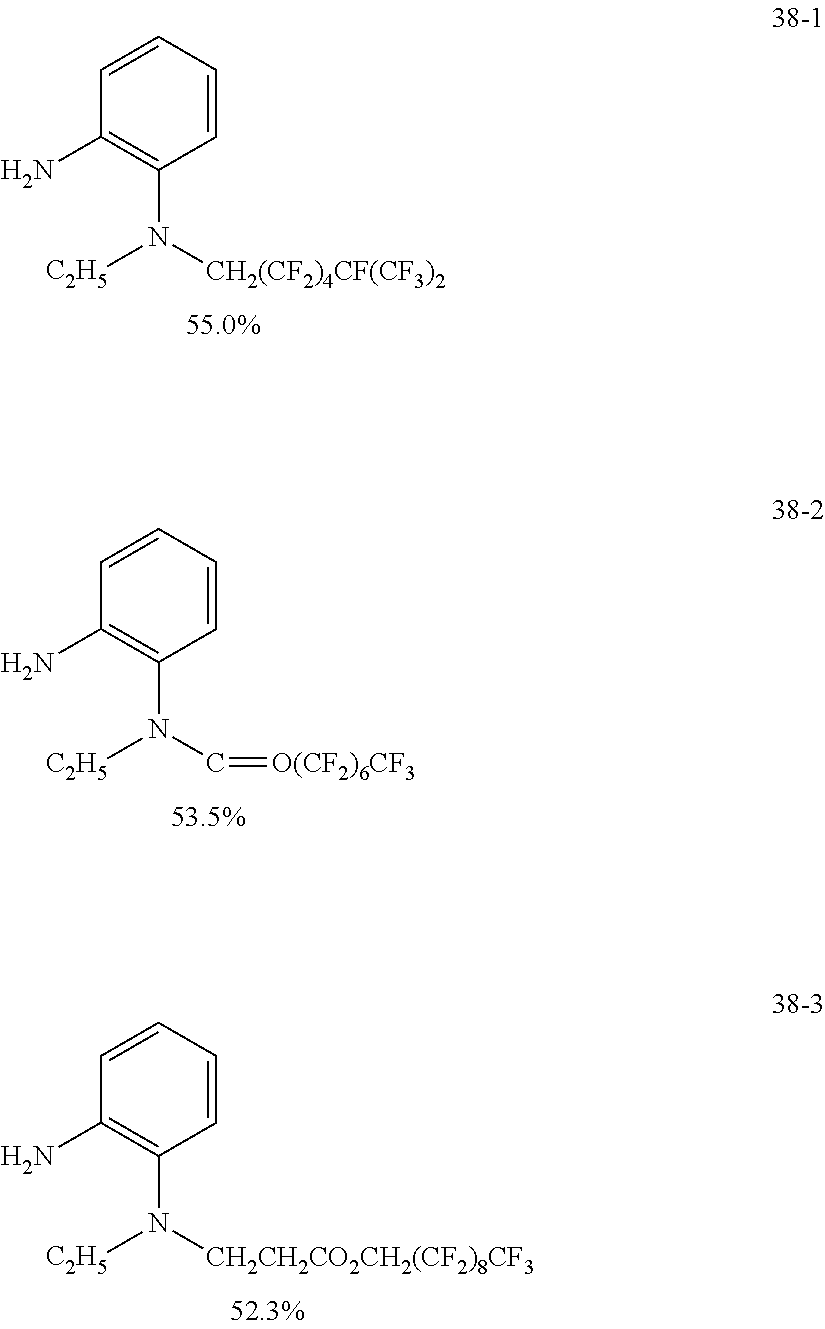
C1=CC=CC(N)=C1N([CH2(CF2)4CF(CF3)2])[C2H5].C1=CC=CC(N)=C1N(C=[O(CF2)6CF3])[C2H5].C1=CC=CC(N)=C1N([CH2CH2CO2CH2(CF2)8CF3])[C2H5]
